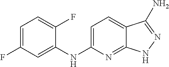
C1=C(F)C=C(NC2=CC=C3C(=N2)NN=C3N)C(F)=C1
